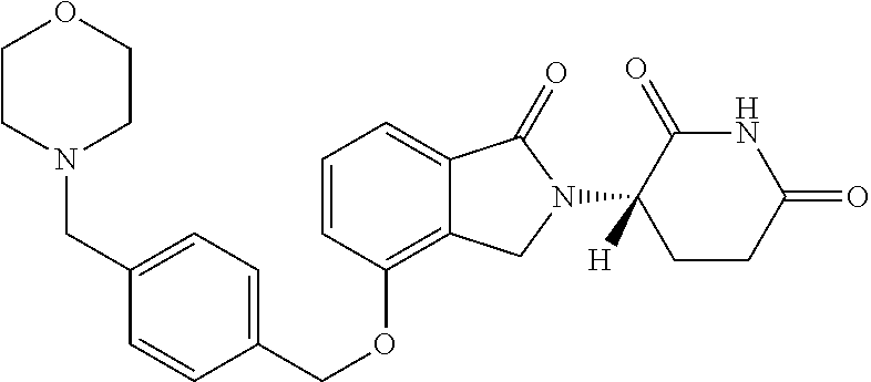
C1(OCC2=CC=C(CN3CCOCC3)C=C2)=C2C(=CC=C1)C(=O)N(C1([H])CCC(=O)NC1=O)C2
